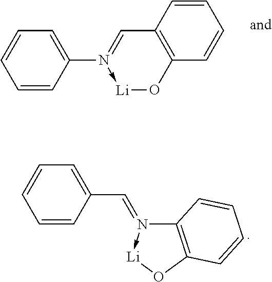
C1=CC(N2->[Li]OC3=C(C=2)C=CC=C3)=CC=C1.C1=CC(C=N2->[Li]OC3=C2C=CC=C3)=CC=C1
